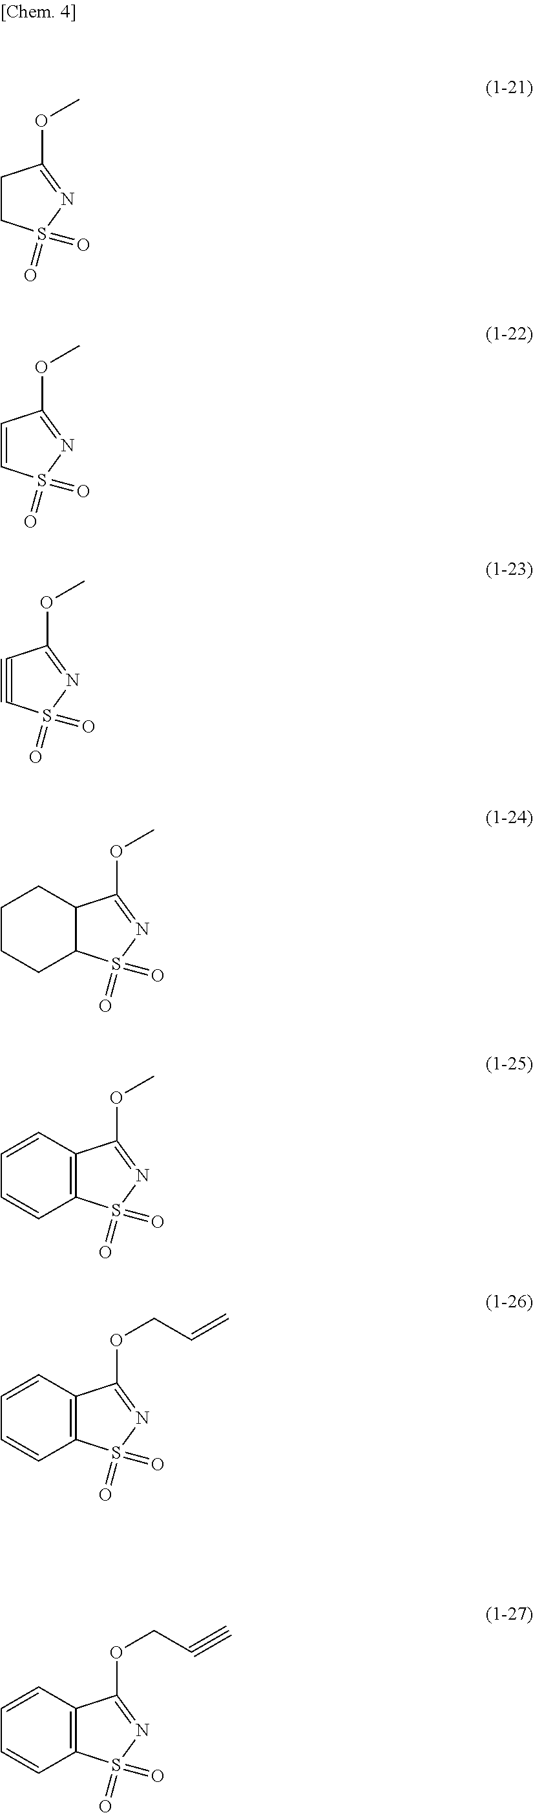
C1CS(=O)(=O)N=C1OC.C1=CS(=O)(=O)N=C1OC.C1#CS(=O)(=O)N=C1OC.C12C(S(=O)(=O)N=C1OC)CCCC2.C12=C(S(=O)(=O)N=C1OC)C=CC=C2.C12=C(S(=O)(=O)N=C1OCC=C)C=CC=C2.C12=C(S(=O)(=O)N=C1OCC#C)C=CC=C2
